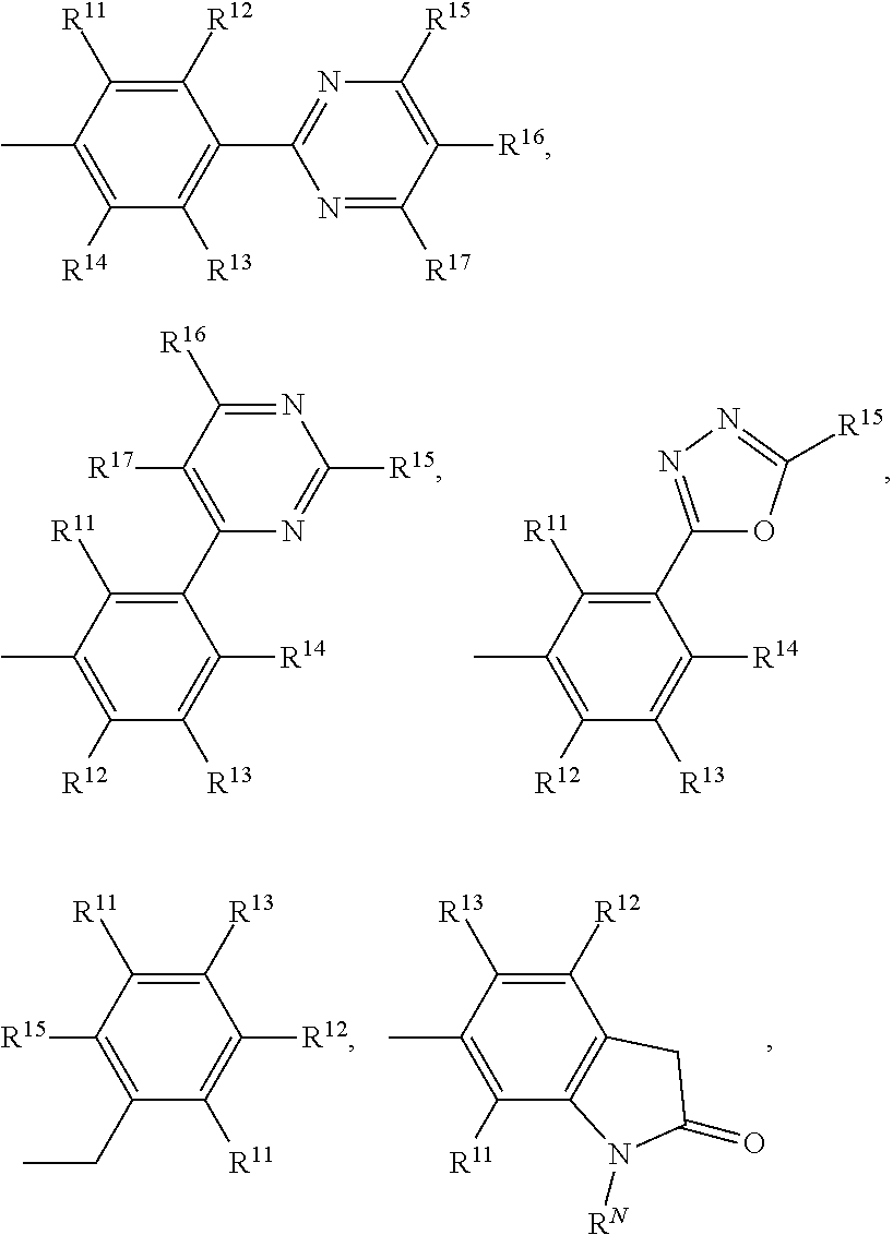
N1=C([R16])C([R17])=C(C2=C([R11])C(C)=C([R12])C([R13])=C2[R14])N=C1[R15].C1(C2=C([R11])C(C)=C([R12])C([R13])=C2[R14])=NN=C([R15])O1.[R12]C1=C([R13])C(C)=C([R11])C2=C1CC(=O)N2[RN].[R13]C1=C([R11])C([R15])=C(CC)C([R11])=C1[R12].C1([R12])=C([R11])C(C)=C([R14])C([R13])=C1C1=NC([R15])=C([R16])C([R17])=N1
